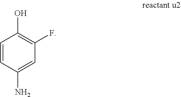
C1=CC(N)=CC(F)=C1O
